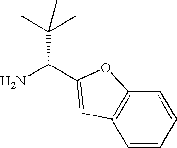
C12=C(C=CC=C1)OC(C(N)C(C)(C)C)=C2
